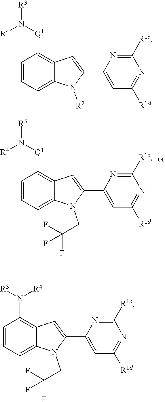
C1=C2C(=C([Q1]N([R4])[R3])C=C1)C=C(C1=CC([R1d])=NC([R1c])=N1)N2[R2].C1=C2C(=C(N([R3])[R4])C=C1)C=C(C1=CC([R1d])=NC([R1c])=N1)N2CC(F)(F)F.C1=C2C(=C([Q1]N([R4])[R3])C=C1)C=C(C1=CC([R1d])=NC([R1c])=N1)N2CC(F)(F)F
